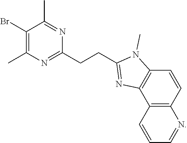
C1(Br)=C(C)N=C(CCC2=NC3=C(N2C)C=CC2=C3C=CC=N2)N=C1C
